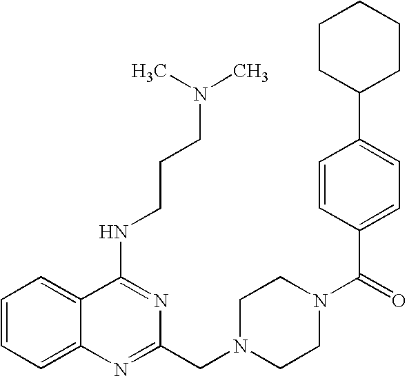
C1=CC=C2C(=C1)C(NCCCN(C)C)=NC(CN1CCN(C(=O)C3=CC=C(C4CCCCC4)C=C3)CC1)=N2
